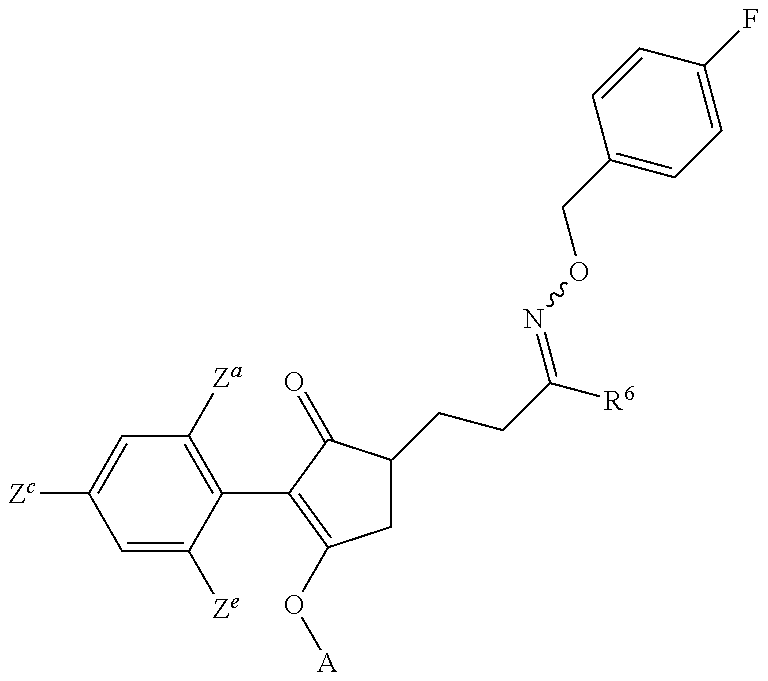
C1=C([Ze])C(C2=C(O[A])CC(CCC([R6])=NOCC3=CC=C(F)C=C3)C2=O)=C([Za])C=C1[Zc]
